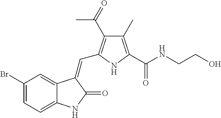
C1(Br)=CC=C2C(=C1)C(=CC1=C(C(=O)C)C(C)=C(C(NCCO)=O)N1)C(=O)N2
